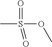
CS(=O)(=O)OC
